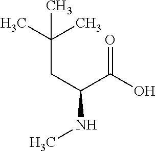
CC(C)(CC(NC)C(O)=O)C
